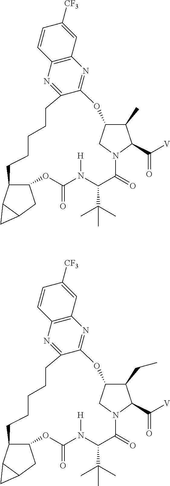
C1CCCCC2C(OC(=O)N([H])C(C(C)(C)C)C(=O)N3C(C([V])=O)C(C)C(C3)OC3=NC4=C(N=C13)C=CC([CF3])=C4)CC1C2C1.C1CCCCC2C(OC(=O)N([H])C(C(C)(C)C)C(=O)N3C(C([V])=O)C(CC)C(C3)OC3=NC4=C(N=C13)C=CC([CF3])=C4)CC1C2C1
